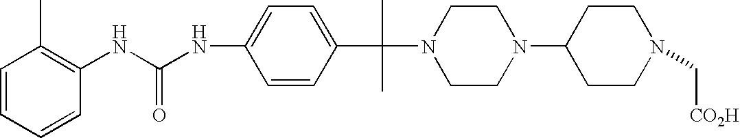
C1(NC(NC2=C(C)C=CC=C2)=O)=CC=C(C(N2CCN(C3CCN(C[CO2H])CC3)CC2)(C)C)C=C1
